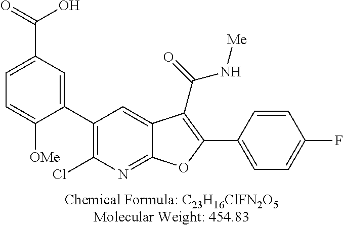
C1(C2=CC(C(=O)O)=CC=C2[OMe])=C(Cl)N=C2C(=C1)C(C(=O)N[Me])=C(C1=CC=C(F)C=C1)O2
